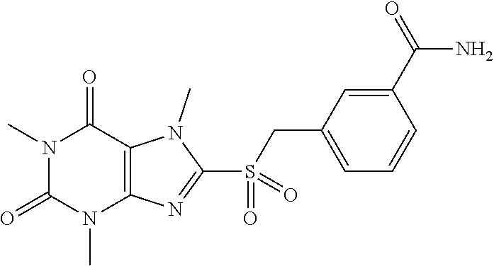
N1(C)C(=O)N(C)C2=C(C1=O)N(C)C(S(=O)(CC1=CC=CC(C(N)=O)=C1)=O)=N2
